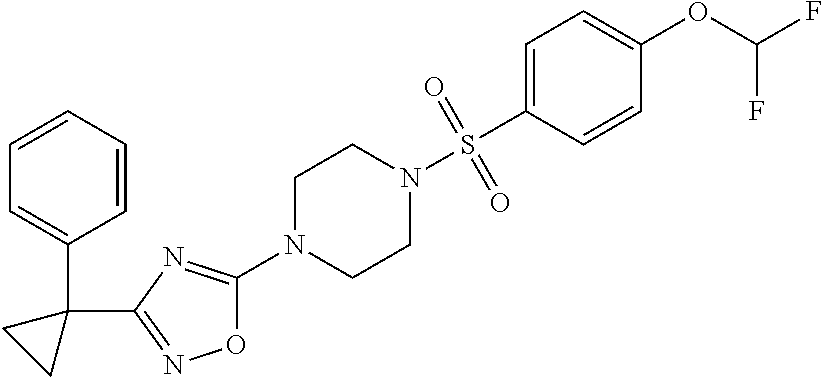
O1C(N2CCN(S(C3=CC=C(OC(F)F)C=C3)(=O)=O)CC2)=NC(C2(C3=CC=CC=C3)CC2)=N1
